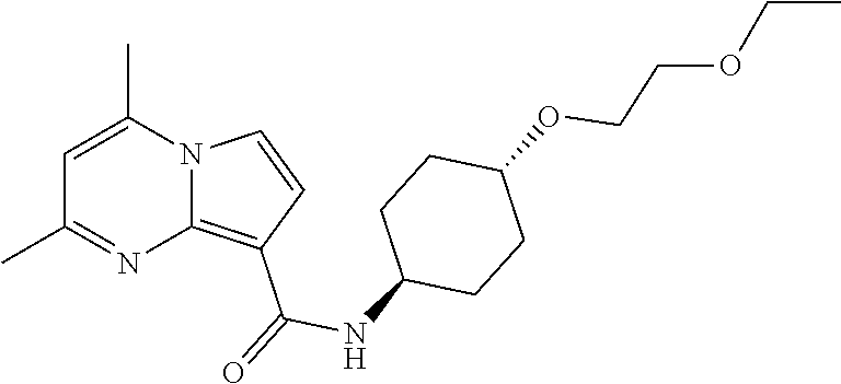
C1=C(C)N2C(=C(C(=O)NC3CCC(OCCOCC)CC3)C=C2)N=C1C
